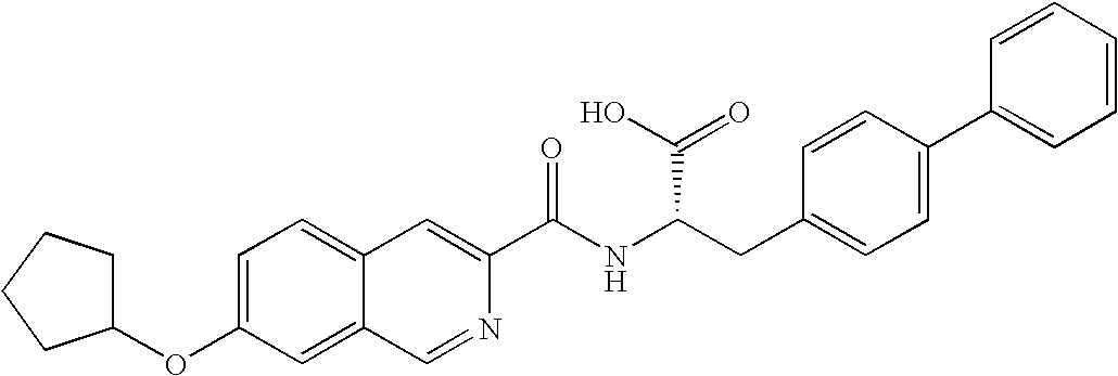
C1=C(OC2CCCC2)C=C2C(=C1)C=C(C(NC(CC1=CC=C(C3=CC=CC=C3)C=C1)C(O)=O)=O)N=C2
